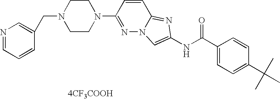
N1=C(N2CCN(CC3=CN=CC=C3)CC2)C=CC2=NC(NC(=O)C3=CC=C(C(C)(C)C)C=C3)=CN12.[4CF3COOH]
